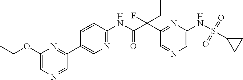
C1(C(C(NC2=NC=C(C3=NC(OCC)=CN=C3)C=C2)=O)(CC)F)=NC(NS(=O)(=O)C2CC2)=CN=C1
